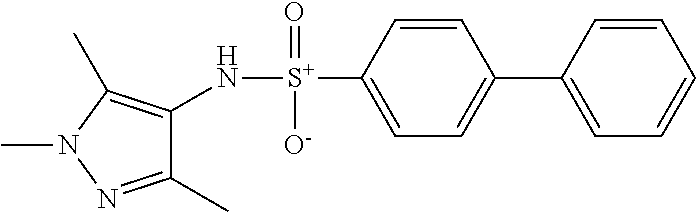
N([S+](C1=CC=C(C2=CC=CC=C2)C=C1)(=O)[O-])C1=C(C)N(C)N=C1C
